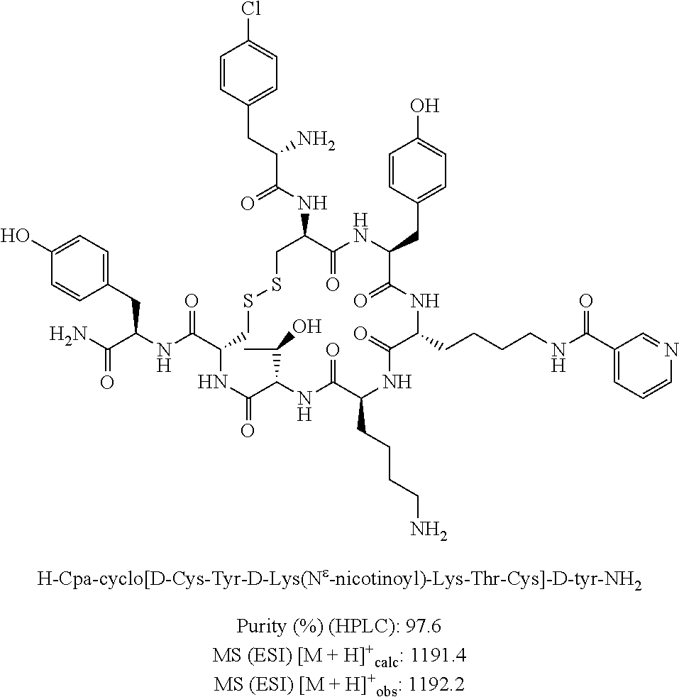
C1=CC(CC(C(NC2C(=O)NC(CC3=CC=C(O)C=C3)C(=O)NC(CCCCNC(C3=CC=CN=C3)=O)C(=O)NC(CCCCN)C(=O)NC(C(C)O)C(=O)NC(C(NC(C(N)=O)CC3=CC=C(O)C=C3)=O)CSSC2)=O)N)=CC=C1Cl
